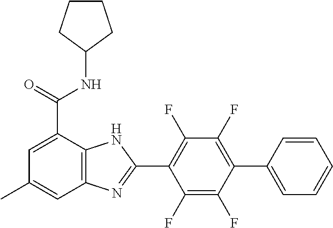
C1(F)=C(F)C(C2=CC=CC=C2)=C(F)C(F)=C1C1=NC2=C(N1)C(C(NC1CCCC1)=O)=CC(C)=C2
